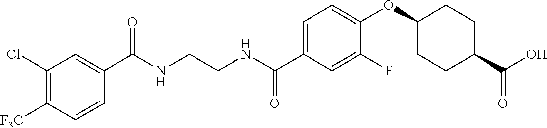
C1(C(NCCNC(C2=CC=C(OC3CCC(C(O)=O)CC3)C(F)=C2)=O)=O)=CC(Cl)=C([F3C])C=C1
